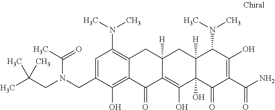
C1=C(CN(CC(C)(C)C)C(=O)C)C(O)=C2C(=C1N(C)C)CC1([H])C(=C(O)C3(O)C([H])(C1)C(N(C)C)C(O)=C(C(N)=O)C3=O)C2=O
